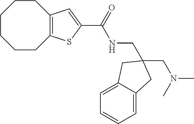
C1CCCC2=C(CC1)C=C(C(NCC1(CN(C)C)CC3=CC=CC=C3C1)=O)S2
